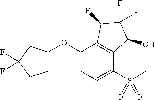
O(C1=CC=C(S(C)(=O)=O)C2=C1C(F)C(F)(F)C2O)C1CCC(F)(F)C1
